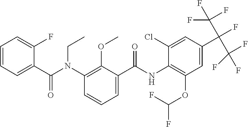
C1=CC=C(C(N(C2=C(OC)C(C(NC3=C(OC(F)F)C=C(C(F)(C(F)(F)F)C(F)(F)F)C=C3Cl)=O)=CC=C2)CC)=O)C(F)=C1
